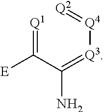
[Q1]=C(C(=[Q3][Q4]=[Q2])N)[E]
